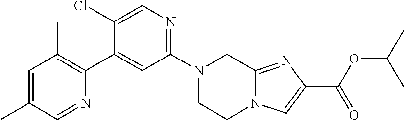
N1(C2=NC=C(Cl)C(C3=C(C)C=C(C)C=N3)=C2)CCN2C(=NC(C(=O)OC(C)C)=C2)C1
